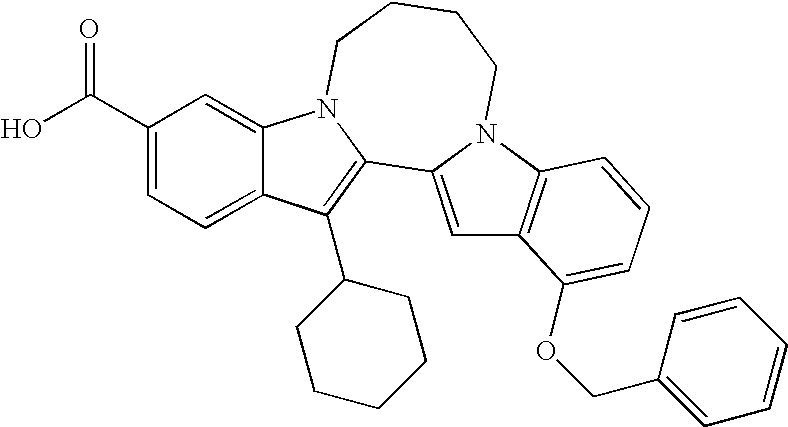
C1(C(=O)O)=CC=C2C(=C1)N1C(=C2C2CCCCC2)C2=CC3=C(N2CCCC1)C=CC=C3OCC1=CC=CC=C1
